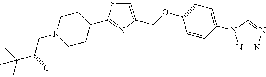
C1=C(COC2=CC=C(N3N=NN=C3)C=C2)N=C(C2CCN(CC(=O)C(C)(C)C)CC2)S1
